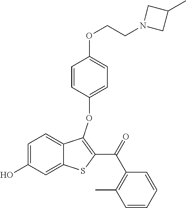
C1=C(O)C=C2C(=C1)C(OC1=CC=C(OCCN3CC(C)C3)C=C1)=C(C(=O)C1=C(C)C=CC=C1)S2
